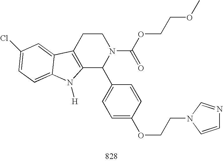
C12=C(CCN(C(OCCOC)=O)C1C1=CC=C(OCCN3C=CN=C3)C=C1)C1=CC(Cl)=CC=C1N2[H]
